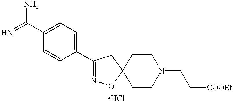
NC(=N)C1=CC=C(C2=NOC3(C2)CCN(CC[COOEt])CC3)C=C1
